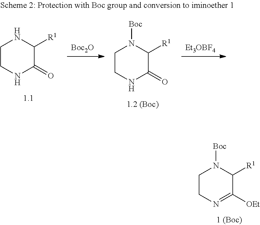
C1CN=C([OEt])C([R1])N1[Boc].C1CNC(=O)C([R1])N1.[Boc2O].C1CNC(=O)C([R1])N1[Boc].[Et3OBF4]
